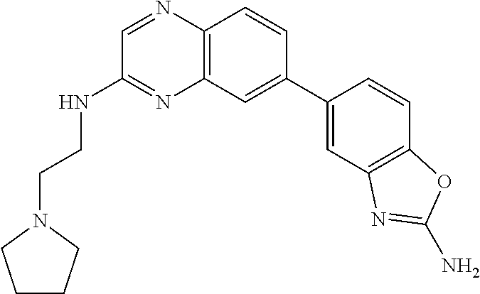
C1=C(C2=CC3=C(N=CC(NCCN4CCCC4)=N3)C=C2)C=CC2=C1N=C(N)O2
